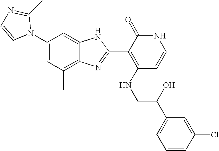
C1(C)=C2C(=CC(N3C(C)=NC=C3)=C1)NC(C1=C(NCC(C3=CC=CC(Cl)=C3)O)C=CNC1=O)=N2
